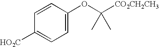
C1=CC([HO2C])=CC=C1OC([CO2CH2CH3])(C)C
